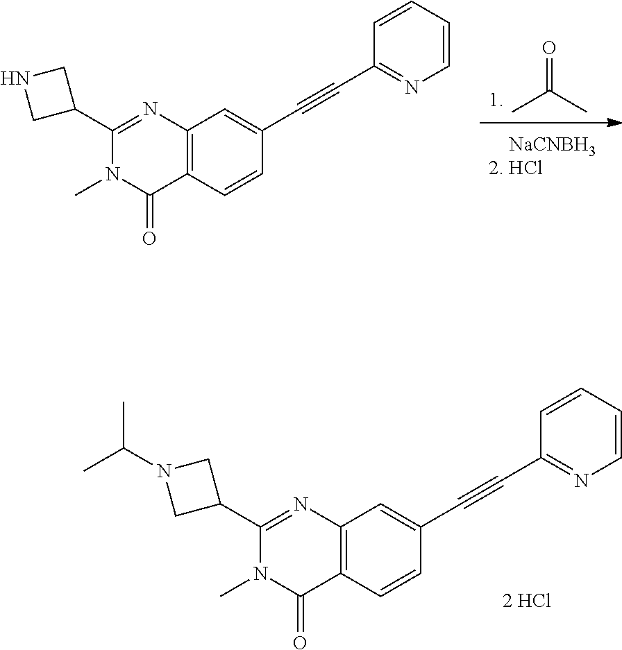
CC(C)=O.C12=C(N=C(C3CNC3)N(C)C1=O)C=C(C#CC1=NC=CC=C1)C=C2.C12=C(N=C(C3CN(C(C)C)C3)N(C)C1=O)C=C(C#CC1=NC=CC=C1)C=C2
